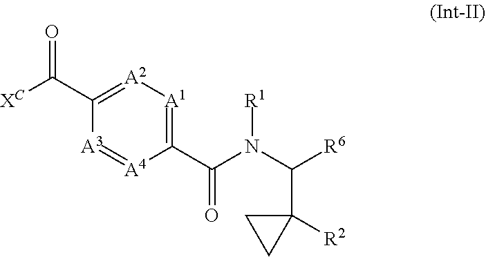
C1(C(N(C([R6])C2([R2])CC2)[R1])=O)=[A1][A2]=C(C(=O)[XC])[A3]=[A4]1
